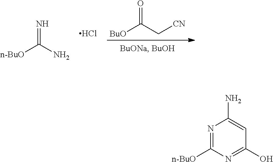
Cl.N=C([n-BuO])N.[BuO]C(C[CN])=O.N1=C([n-BuO])N=C(O)C=C1N
